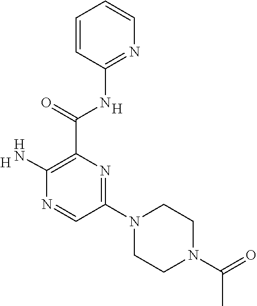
[H].C(C1=C(N)N=CC(N2CCN(C(=O)C)CC2)=N1)(=O)NC1=NC=CC=C1.[H]
